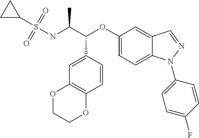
S(NC(C(OC1=CC=C2C(=C1)C=NN2C1=CC=C(F)C=C1)C1=CC2=C(C=C1)OCCO2)C)(C1CC1)(=O)=O
